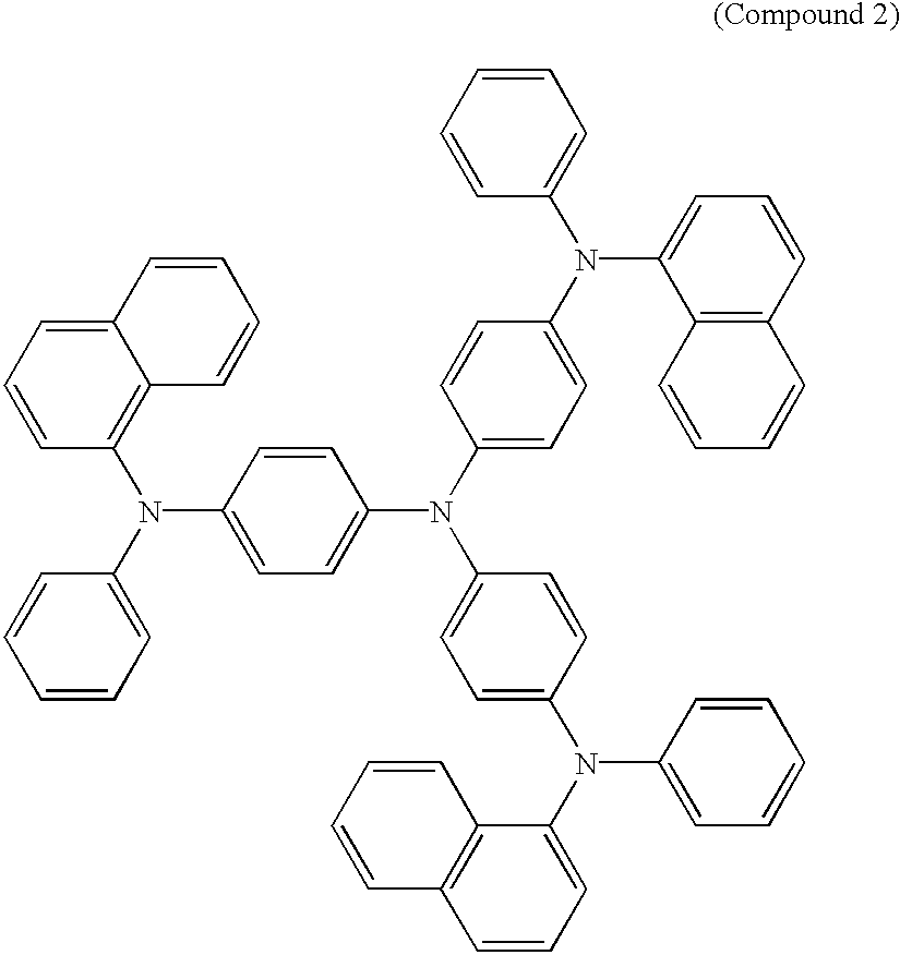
C1=CC=CC=C1N(C1=C2C(=CC=C1)C=CC=C2)C1=CC=C(N(C2=CC=C(N(C3=CC=CC=C3)C3=CC=CC4=C3C=CC=C4)C=C2)C2=CC=C(N(C3=CC=CC4=C3C=CC=C4)C3=CC=CC=C3)C=C2)C=C1
